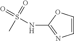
C1=COC(NS(=O)(=O)C)=N1
